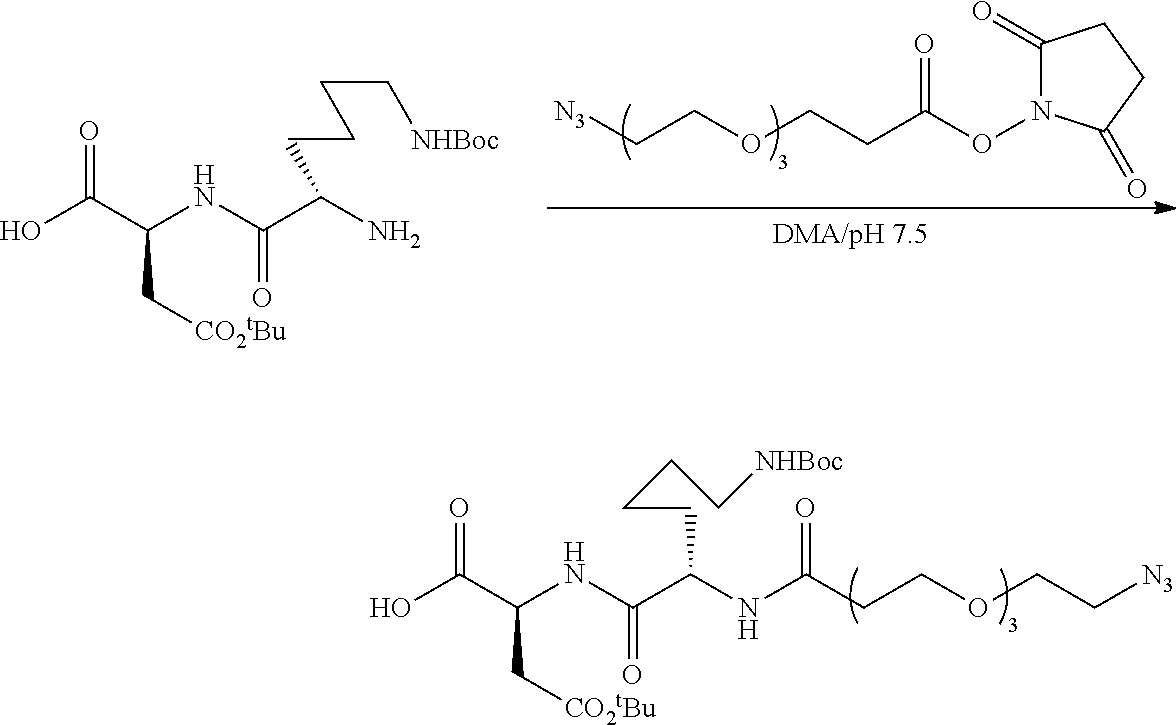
[N3]CCOCCC(ON1C(=O)CCC1=O)=O.OC(C(NC(C(N)CCCC[NHBoc])=O)C[CO2tBu])=O.OC(C(NC(C(NC(CCOCC[N3])=O)CCCC[NHBoc])=O)C[CO2tBu])=O
